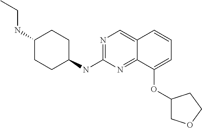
C1=C(OC2COCC2)C2=NC(NC3CCC(NCC)CC3)=NC=C2C=C1
